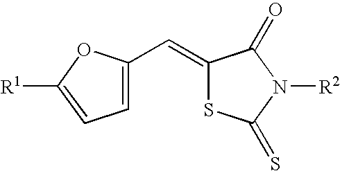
C1=C(C=C2SC(=S)N([R2])C2=O)OC([R1])=C1
